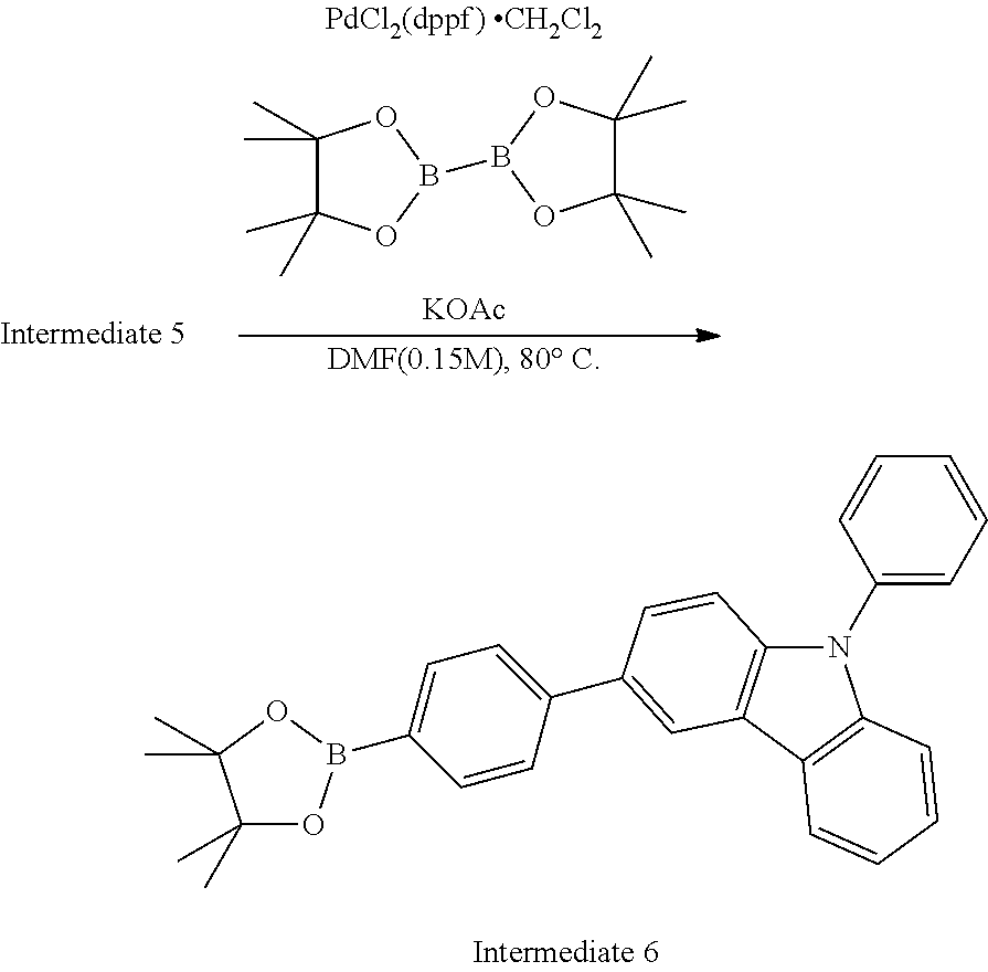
[KOAc].C1(C)(C)C(C)(C)OB(B2OC(C)(C)C(C)(C)O2)O1.C1(C)(C)OB(C2=CC=C(C3=CC4=C(N(C5=CC=CC=C5)C5=C4C=CC=C5)C=C3)C=C2)OC1(C)C
